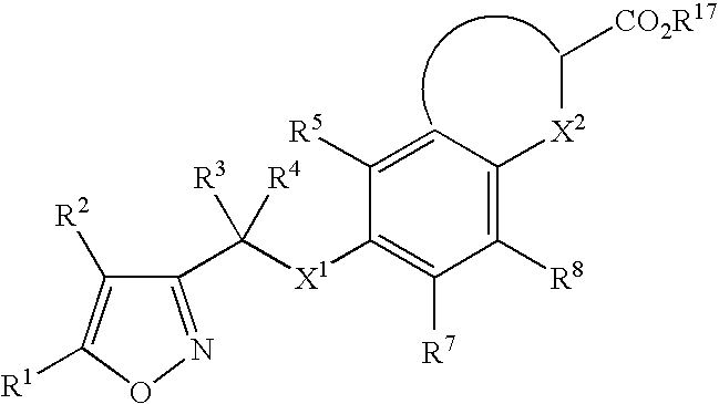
C1([R5])=CC([X2]C[CO2R17])=C([R8])C([R7])=C1[X1]C(C1=NOC([R1])=C1[R2])([R3])[R4]
